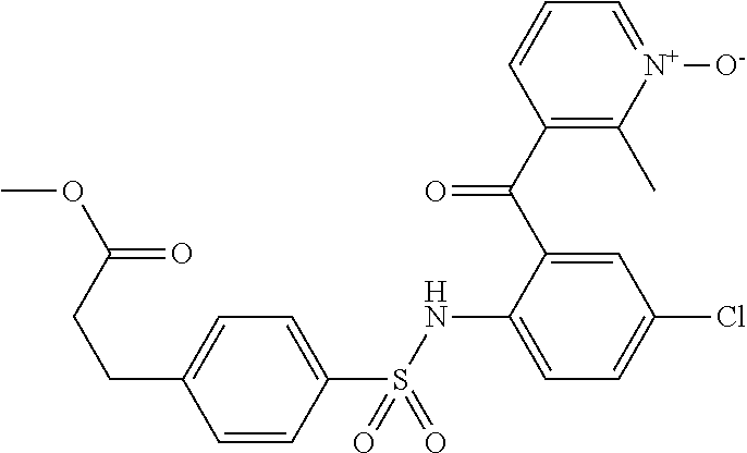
C1=CC(S(NC2=CC=C(Cl)C=C2C(C2=C(C)[N+]([O-])=CC=C2)=O)(=O)=O)=CC=C1CCC(OC)=O
